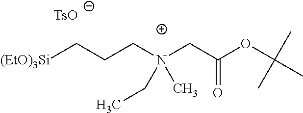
[(EtO)3Si]CCCN(CC(OC(C)(C)C)=O)(C)CC.[TsO]
